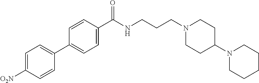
C1(C2=CC=C([O2N])C=C2)=CC=C(C(NCCCN2CCC(N3CCCCC3)CC2)=O)C=C1
